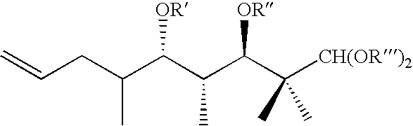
C=CCC(C(C(C(C([CH(OR)2])(C)C)[OR])C)[OR])C
